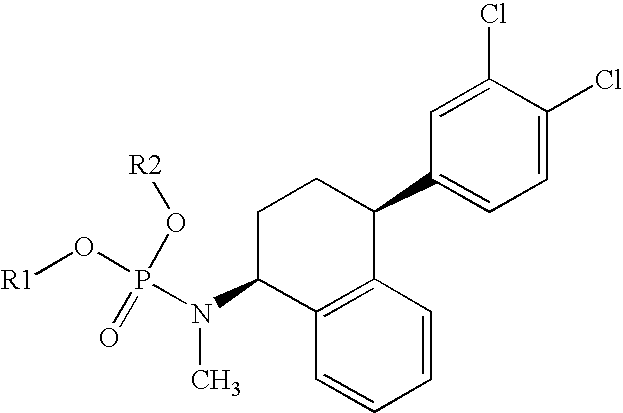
C12=C(C=CC=C1)C(C1=CC=C(Cl)C(Cl)=C1)CCC2N(C)P(O[R1])(=O)O[R2]
